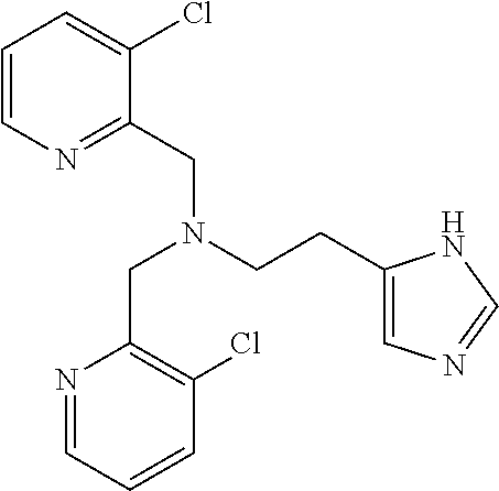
C1=CN=C(CN(CCC2=CN=CN2)CC2=C(Cl)C=CC=N2)C(Cl)=C1
